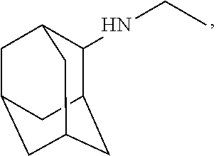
CCNC1C2CC3CC(CC1C3)C2
